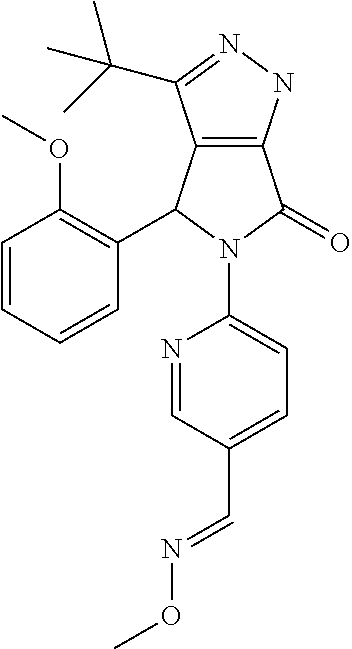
C12=C(NN=C1C(C)(C)C)C(=O)N(C1=CC=C(C=NOC)C=N1)C2C1=C(OC)C=CC=C1
